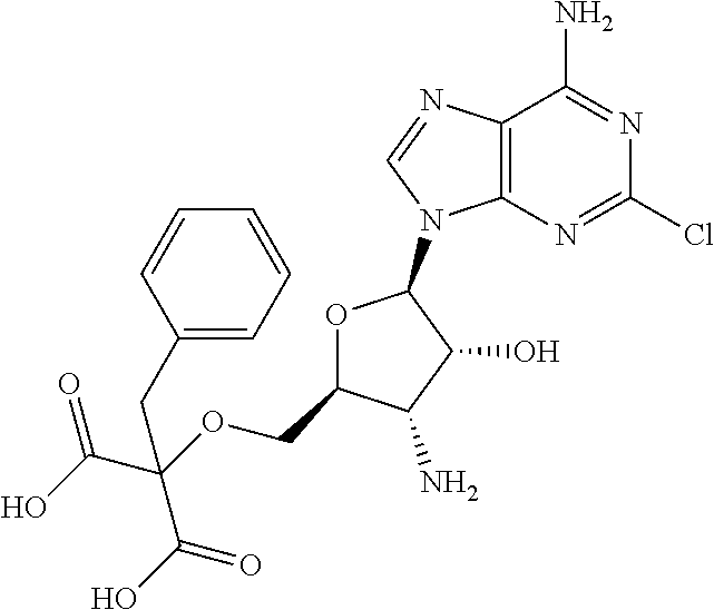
C12=C(N=CN1C1OC(COC(CC3=CC=CC=C3)(C(O)=O)C(O)=O)C(N)C1O)C(N)=NC(Cl)=N2
